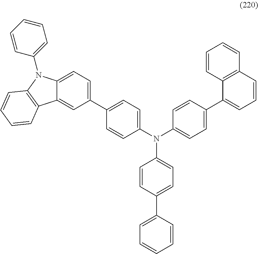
C1=C(C2=CC=C(N(C3=CC=C(C4=CC=CC5=C4C=CC=C5)C=C3)C3=CC=C(C4=CC=CC=C4)C=C3)C=C2)C=C2C(=C1)N(C1=CC=CC=C1)C1=C2C=CC=C1
